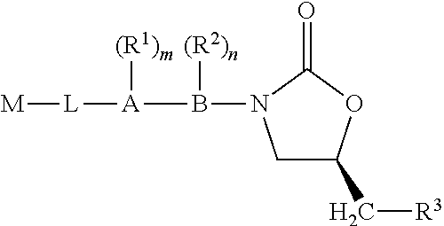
[M][L][A](B(N1CC(C[R3])OC1=O)[(R2)n])[(R1)m]
